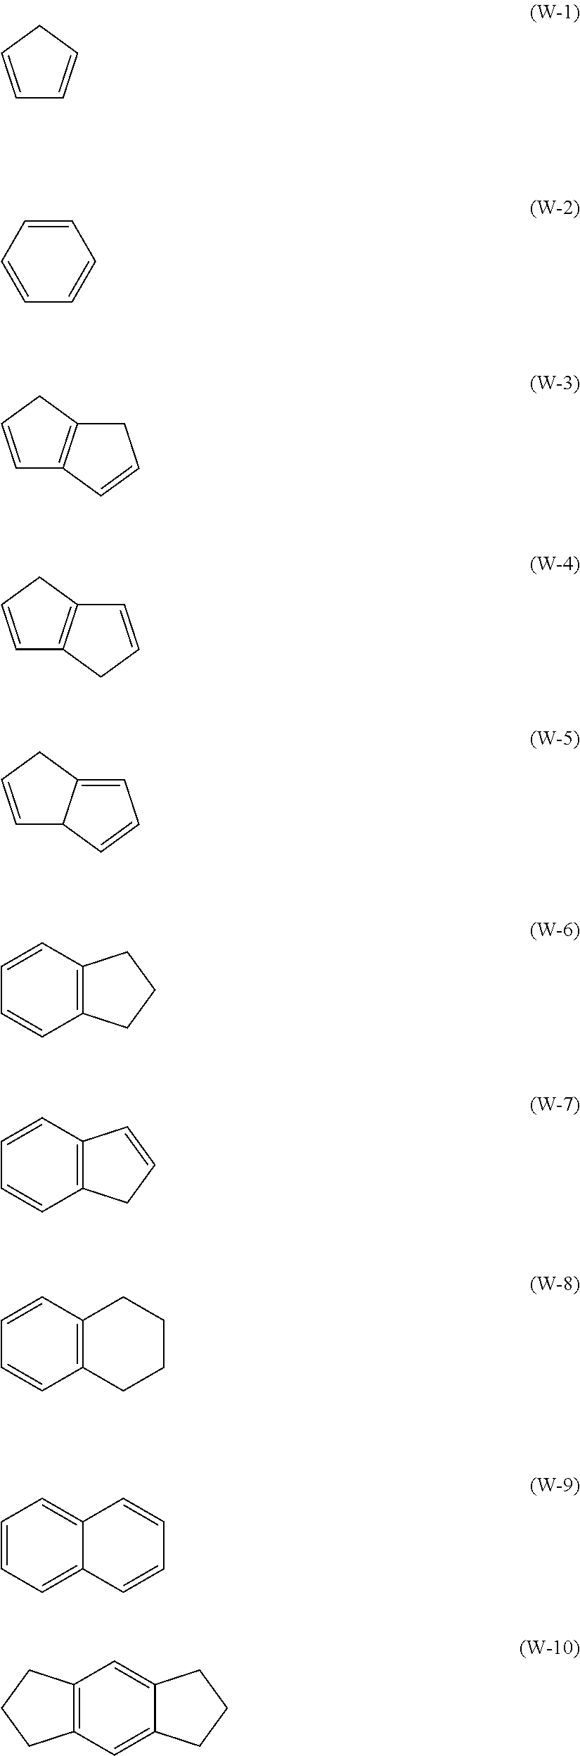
C1=CCC=C1.C1=CCC2=C1C=CC2.C1=CC=CC=C1.C1=CCC2=C1CC=C2.C1=CCC2=CC=CC12.C1=CC=CC2=C1CCC2.C1=CC=CC2=C1C=CC2.C1=CC=CC2=C1CCCC2.C1=C2C(=CC3=C1CCC3)CCC2.C1=CC=CC2=CC=CC=C12
